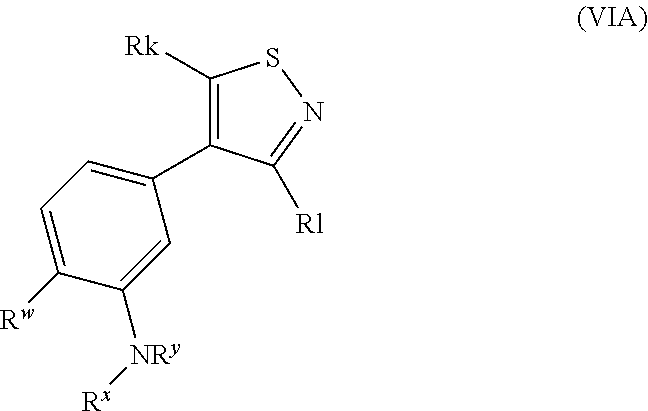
C1=C([Rw])C([NRy][Rx])=CC(C2=C([Rk])SN=C2[Rl])=C1
